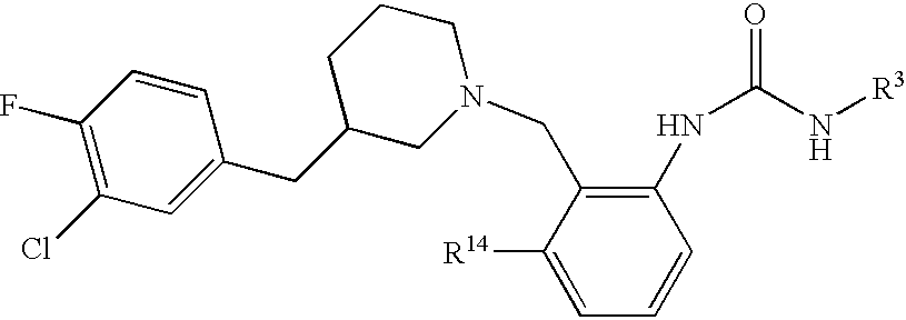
C1([R14])=CC=CC(NC(=O)N[R3])=C1CN1CCCC(CC2=CC(Cl)=C(F)C=C2)C1
